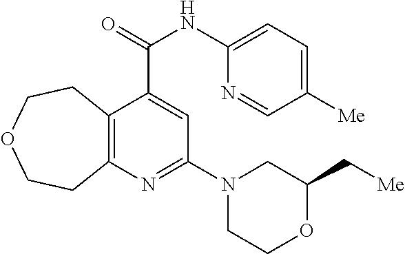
C12=C(N=C(N3CCOC(C[Me])C3)C=C1C(NC1=CC=C([Me])C=N1)=O)CCOCC2
